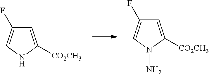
C1=C([CO2CH3])NC=C1F.C1=C([CO2CH3])N(N)C=C1F
